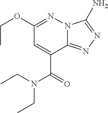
C1(OCC)=NN2C(=NN=C2N)C(C(=O)N(CC)CC)=C1
